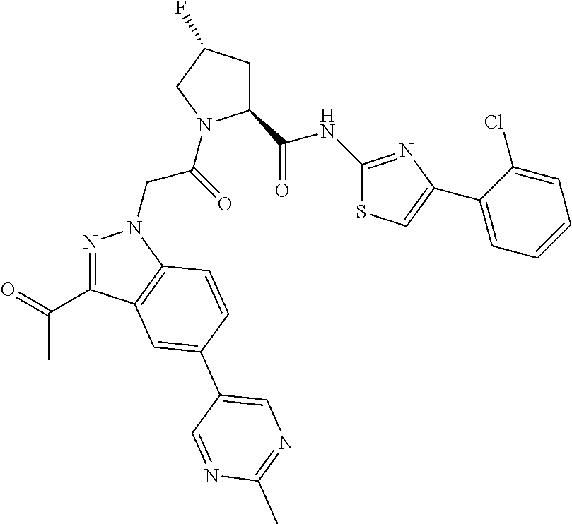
C1(C(NC2=NC(C3=CC=CC=C3Cl)=CS2)=O)CC(F)CN1C(CN1N=C(C(C)=O)C2=C1C=CC(C1=CN=C(C)N=C1)=C2)=O
